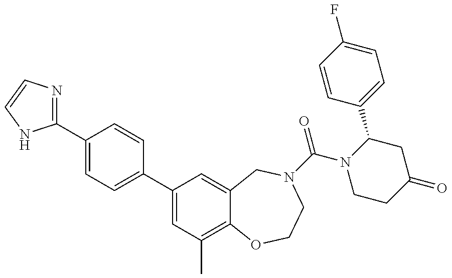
C1(C2=CC=C(C3=CC(C)=C4C(=C3)CN(C(N3CCC(=O)CC3C3=CC=C(F)C=C3)=O)CCO4)C=C2)=NC=CN1
